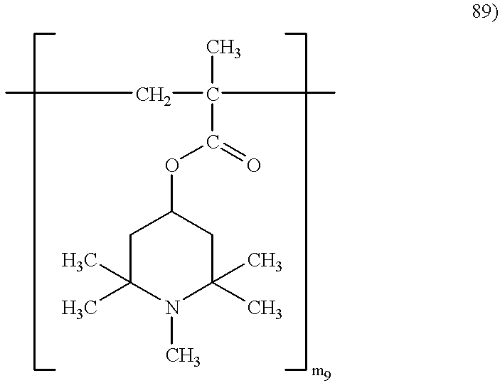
C1C(C)(C)N(C)C(C)(C)CC1OC(C(CC)(C)C)=O
